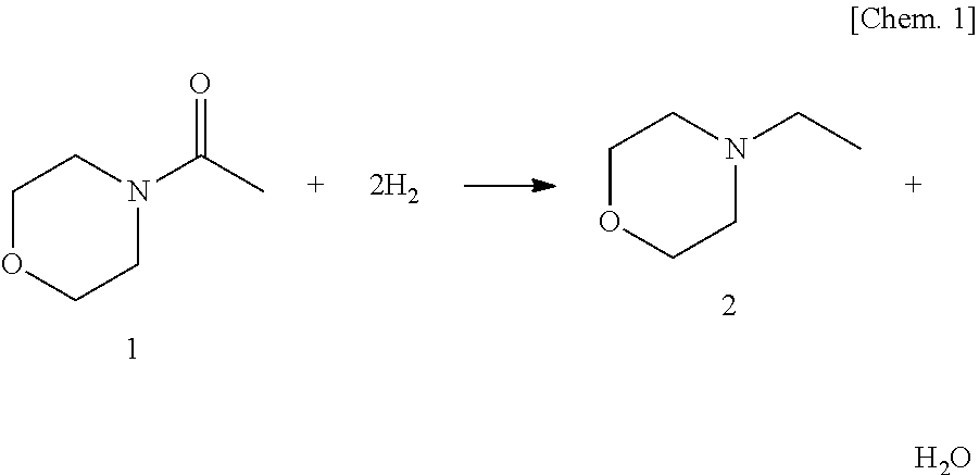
C1OCCN(C(C)=O)C1.C1OCCN(CC)C1.O
